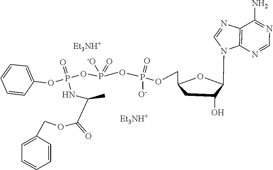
C1=NC2=C(N=CN2C2C(O)CC(COP([O-])(=O)OP(=O)([-O])OP(OC3=CC=CC=C3)(NC(C(OCC3=CC=CC=C3)=O)C)=O)O2)C(N)=N1.[Et3NH+].[Et3NH+]
